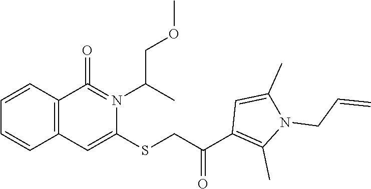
C12=C(C=CC=C1)C(=O)=N(C(C)COC)C(SCC(C1=C(C)N(CC=C)C(C)=C1)=O)=C2
